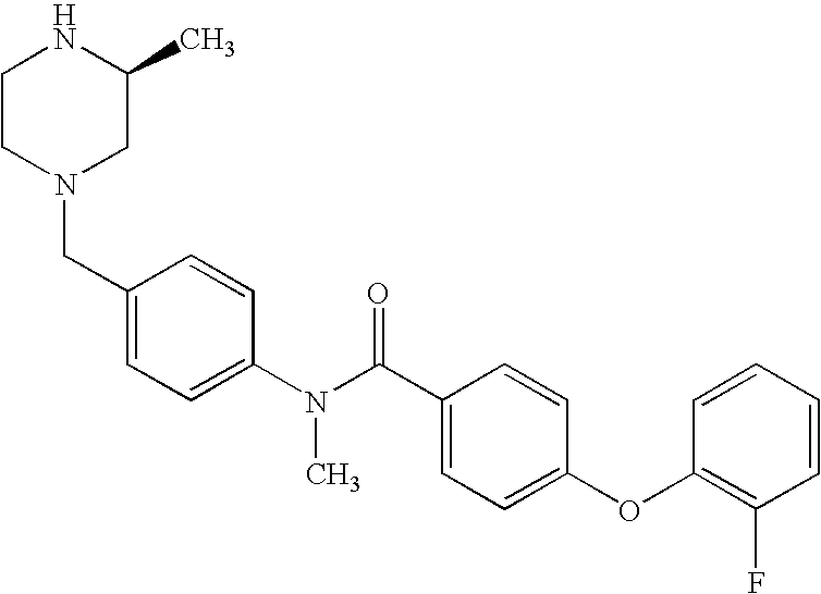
N1CCN(CC2=CC=C(N(C(C3=CC=C(OC4=C(F)C=CC=C4)C=C3)=O)C)C=C2)CC1C
